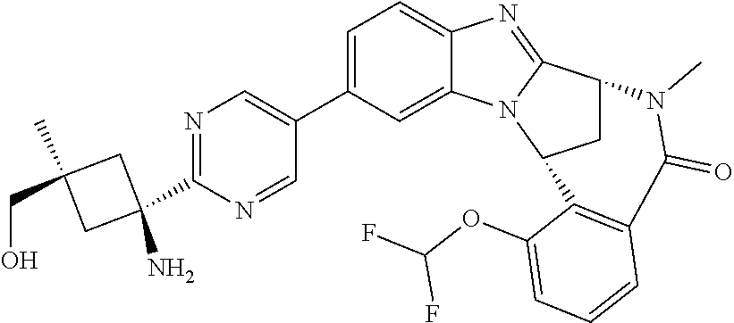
C1=NC(C2(N)CC(C)(CO)C2)=NC=C1C1=CC=C2C(=C1)N1C(=N2)C2CC1C1=C(C(=O)N2C)C=CC=C1OC(F)F
